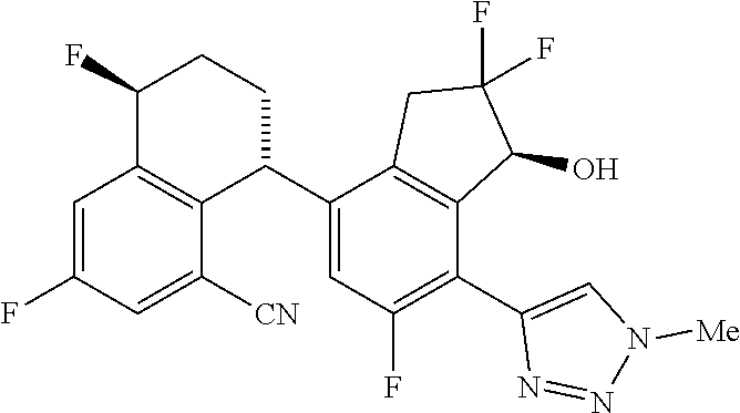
C1=C(F)C=C([CN])C2=C1C(F)CCC2C1=CC(F)=C(C2=CN([Me])N=N2)C2=C1CC(F)(F)C2O
